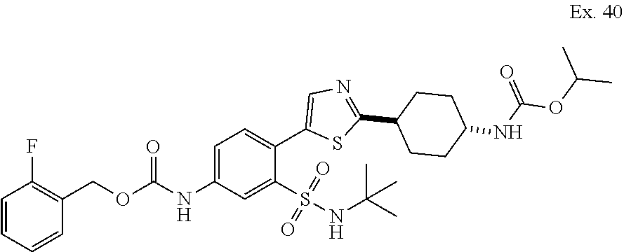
C1=CC=CC(COC(NC2=CC=C(C3=CN=C(C4CCC(NC(OC(C)C)=O)CC4)S3)C(S(NC(C)(C)C)(=O)=O)=C2)=O)=C1F
